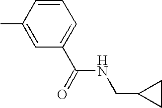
C1=CC(C)=CC(C(=O)NCC2CC2)=C1
